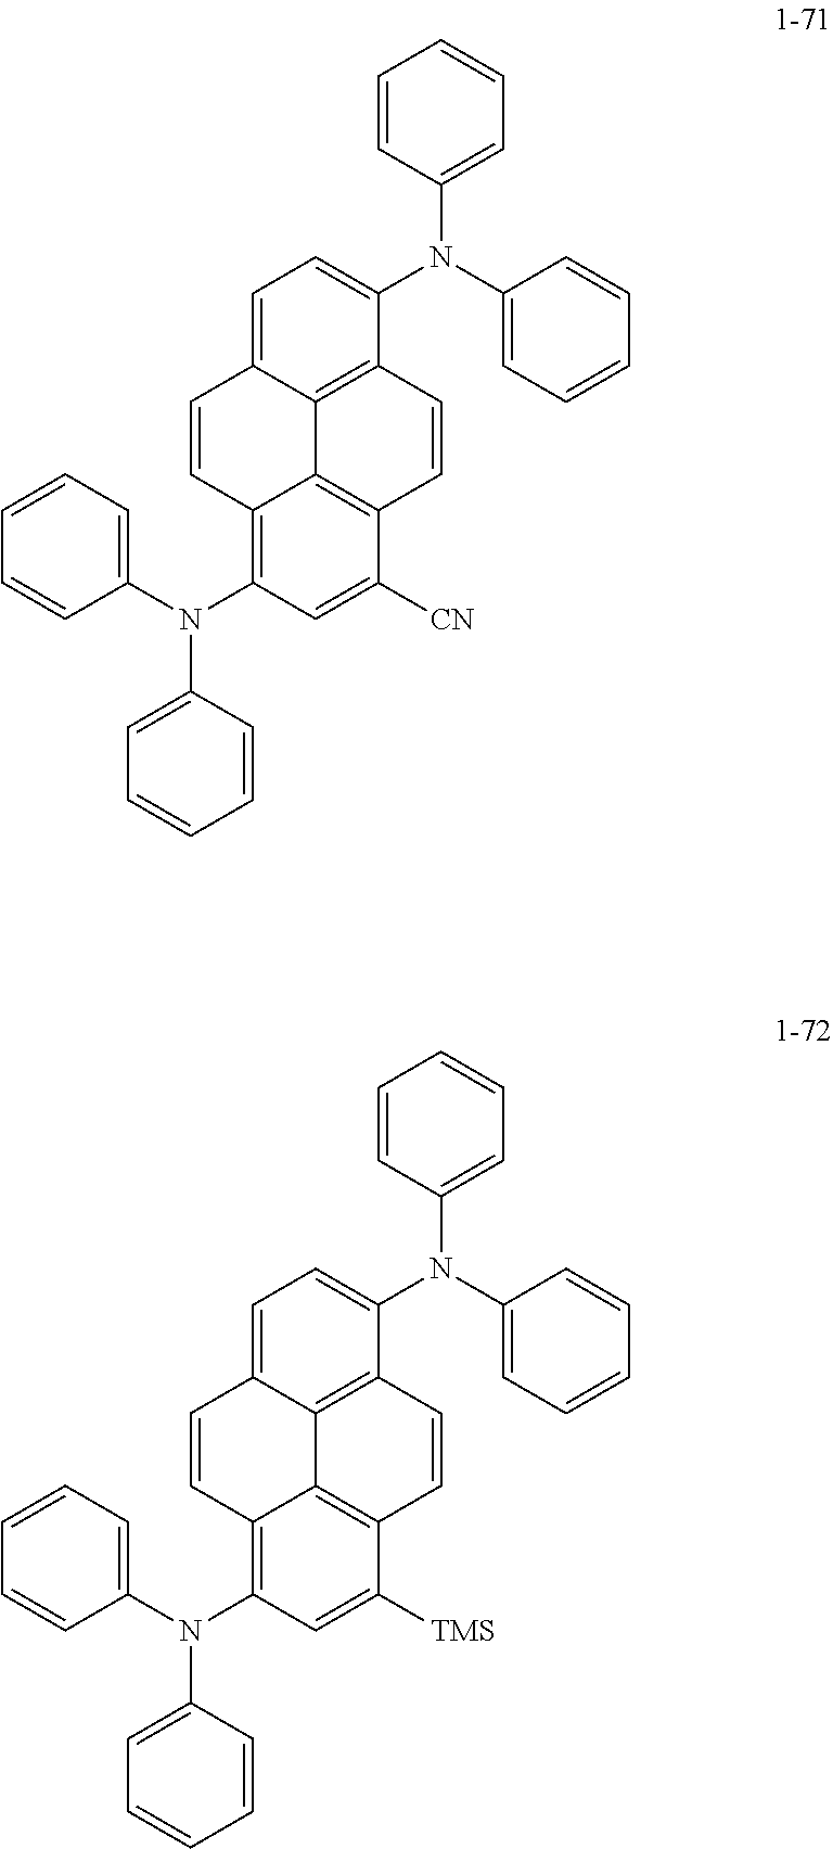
C1=C2C3=C(C=CC4=C3C(=C(N(C3=CC=CC=C3)C3=CC=CC=C3)C=C4[CN])C=C2)C(N(C2=CC=CC=C2)C2=CC=CC=C2)=C1.C1=C2C3=C(C=CC4=C3C(=C(N(C3=CC=CC=C3)C3=CC=CC=C3)C=C4[TMS])C=C2)C(N(C2=CC=CC=C2)C2=CC=CC=C2)=C1
